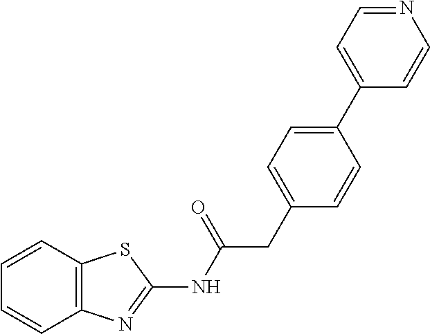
C12=C(C=CC=C1)SC(NC(CC1=CC=C(C3=CC=NC=C3)C=C1)=O)=N2
